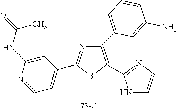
C1(C2=CC=CC(N)=C2)=C(C2=NC=CN2)SC(C2=CC=NC(NC(=O)C)=C2)=N1
